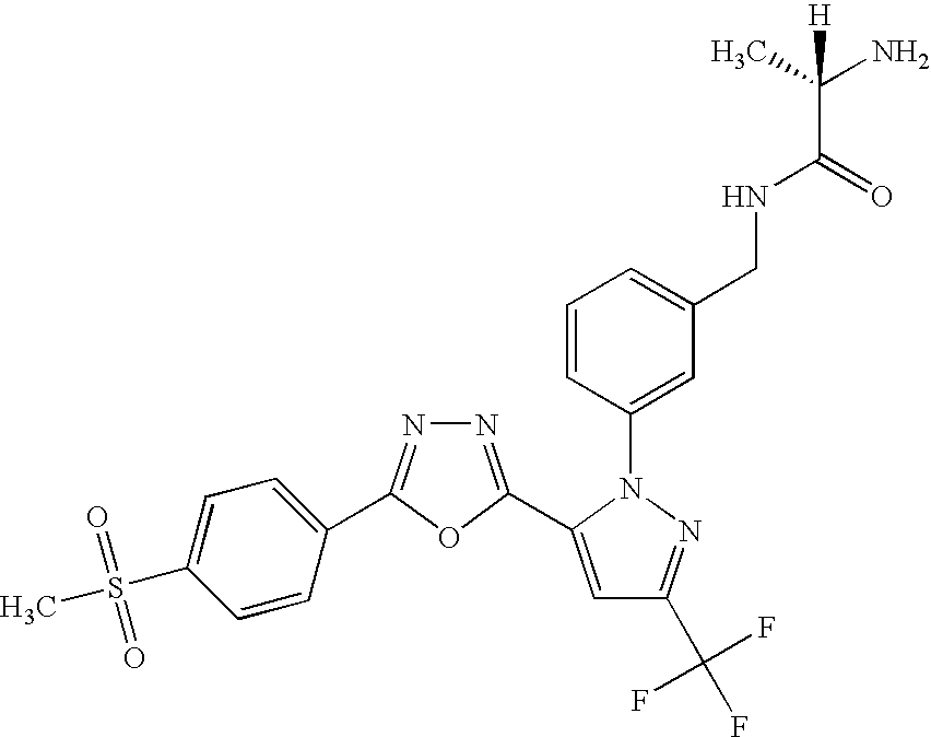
N1=C(C2=CC(C(F)(F)F)=NN2C2=CC(CNC(C(C)(N)[H])=O)=CC=C2)OC(C2=CC=C(S(C)(=O)=O)C=C2)=N1
